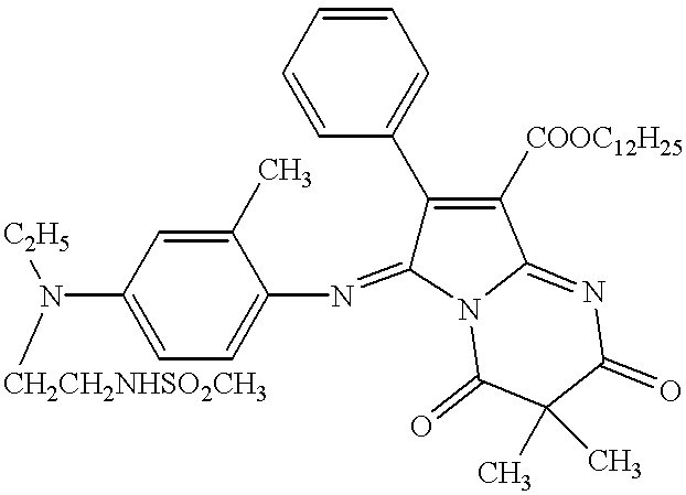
C1(C)=CC(N([C2H5])[CH2CH2NHSO2CH3])=CC=C1N=C1C(C2=CC=CC=C2)=C([COOC12H25])C2=NC(=O)C(C)(C)C(=O)N12
